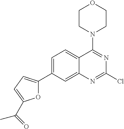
C1CN(C2=NC(Cl)=NC3=CC(C4=CC=C(C(C)=O)O4)=CC=C23)CCO1
